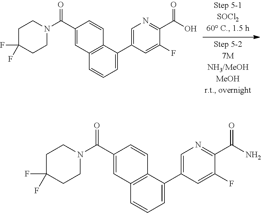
C1=C(C2=CN=C(C(O)=O)C(F)=C2)C2=C(C=C1)C=C(C(N1CCC(F)(F)CC1)=O)C=C2.C1=C(C2=CN=C(C(=O)N)C(F)=C2)C2=C(C=C1)C=C(C(N1CCC(F)(F)CC1)=O)C=C2
